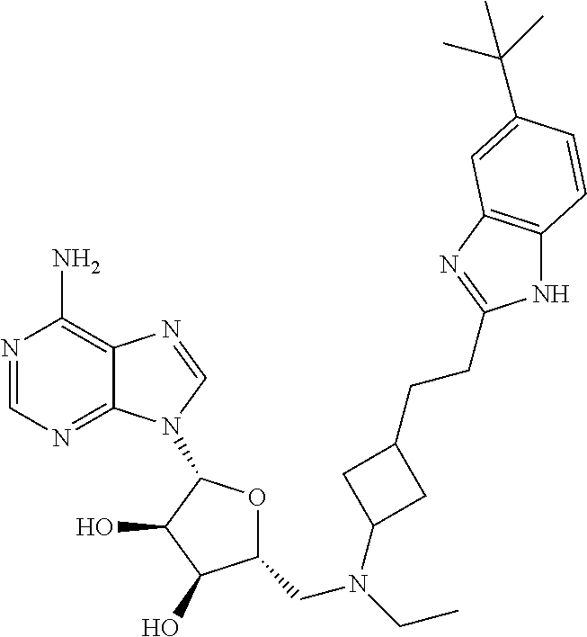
C1=NC(N)=C2C(=N1)N(C1OC(CN(CC)C3CC(CCC4=NC5=C(N4)C=CC(C(C)(C)C)=C5)C3)C(O)C1O)C=N2
